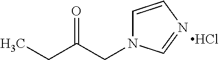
C1=CN=CN1CC(=O)CC.Cl
